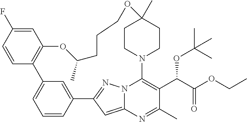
C1=C(F)C=CC2=C1OC(C)CCCOC1(C)CCN(C3=C(C(OC(C)(C)C)C(=O)OCC)C(C)=NC4=CC(=NN43)C3=CC2=CC=C3)CC1
